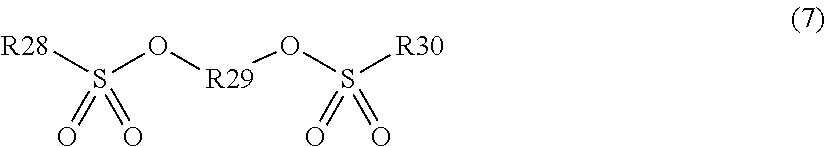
S(O[R29]OS([R30])(=O)=O)([R28])(=O)=O
